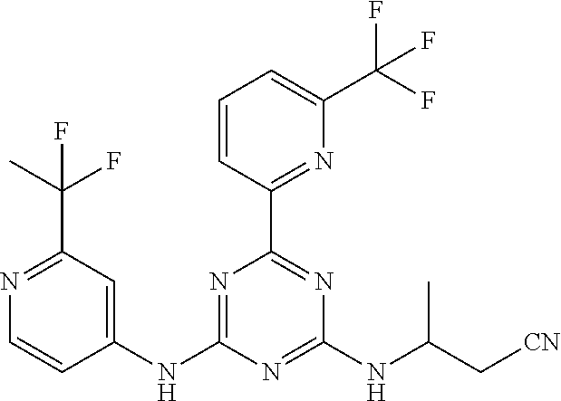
N1=C(NC2=CC(C(F)(C)F)=NC=C2)N=C(NC(C[CN])C)N=C1C1=NC(C(F)(F)F)=CC=C1
